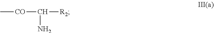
C([CO]C)(N)[R2]
